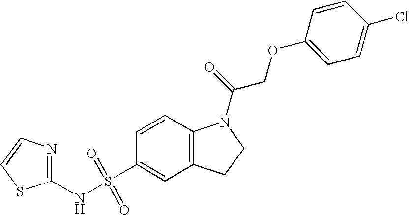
C1=CC2=C(C=C1S(NC1=NC=CS1)(=O)=O)CCN2C(=O)COC1=CC=C(Cl)C=C1
